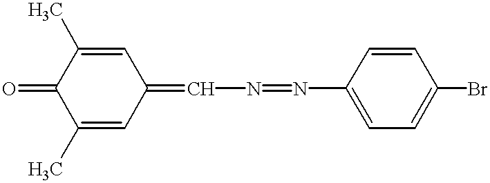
C1(C)=CC(=CN=NC2=CC=C(Br)C=C2)C=C(C)C1=O
